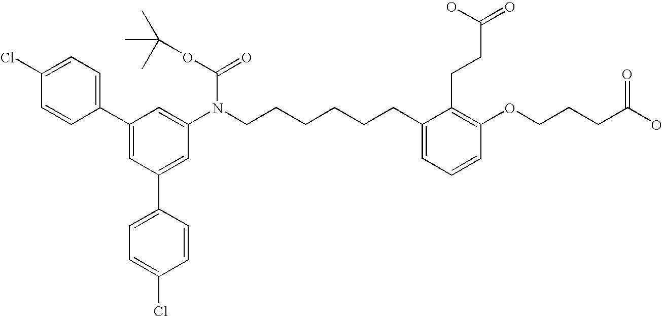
C1=C(C2=CC=C(Cl)C=C2)C=C(N(CCCCCCC2=CC=CC(OCCCC(O)=O)=C2CCC(=O)O)C(OC(C)(C)C)=O)C=C1C1=CC=C(Cl)C=C1
